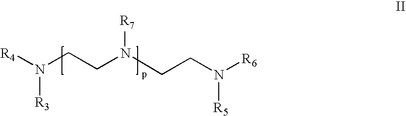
[R4]N(CCN(CCN([R6])[R5])[R7])[R3]
